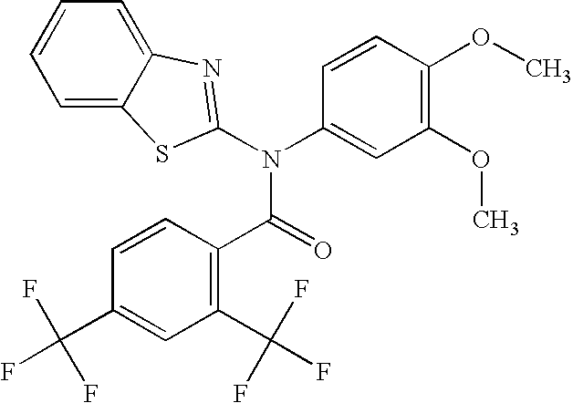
C1=C2C(=CC=C1)N=C(N(C1=CC(OC)=C(OC)C=C1)C(=O)C1=C(C(F)(F)F)C=C(C(F)(F)F)C=C1)S2
